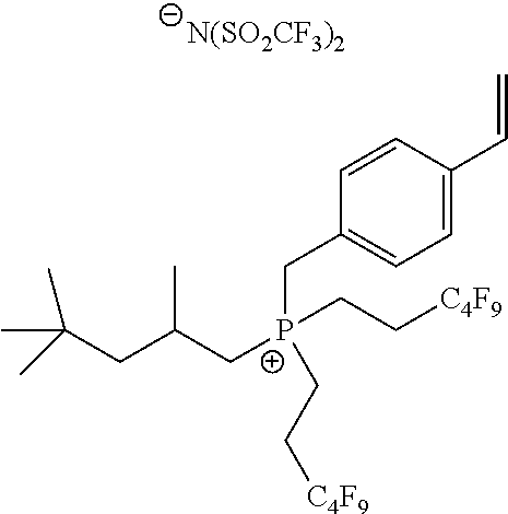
C1=CC(C=C)=CC=C1C[P+](CC(CC(C)(C)C)C)(CC[C4F9])CC[C4F9].[N(SO2CF3)2]
